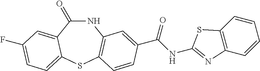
N1C(=O)C2=CC(F)=CC=C2SC2=C1C=C(C(NC1=NC3=C(C=CC=C3)S1)=O)C=C2
